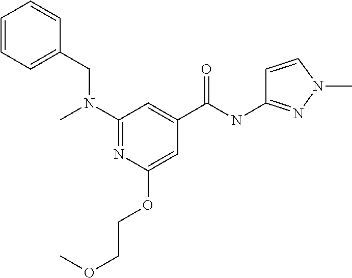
CN(C1=NC(OCCOC)=CC(C(NC2=NN(C)C=C2)=O)=C1)CC1=CC=CC=C1
